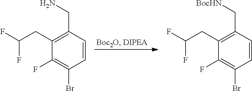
C1(CC(F)F)=C(CN)C=CC(Br)=C1F.C1(CC(F)F)=C(C[BocHN])C=CC(Br)=C1F
